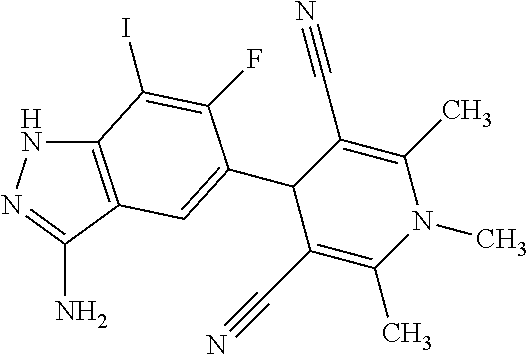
C1(C2=CC3=C(NN=C3N)C(I)=C2F)C(C#N)=C(C)N(C)C(C)=C1C#N
